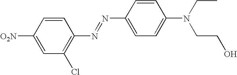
C1([O2N])=CC(Cl)=C(N=NC2=CC=C(N(CC)CCO)C=C2)C=C1
